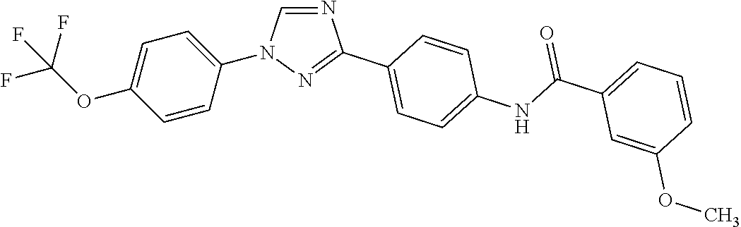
C1=CC(N2C=NC(C3=CC=C(NC(C4=CC=CC(OC)=C4)=O)C=C3)=N2)=CC=C1OC(F)(F)F
